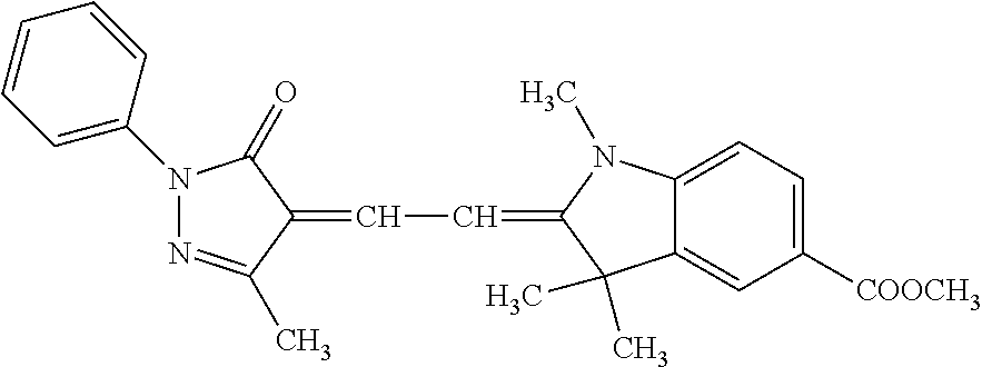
N1(C2=CC=CC=C2)N=C(C)C(=CC=C2C(C)(C)C3=CC([COOCH3])=CC=C3N2C)C1=O
